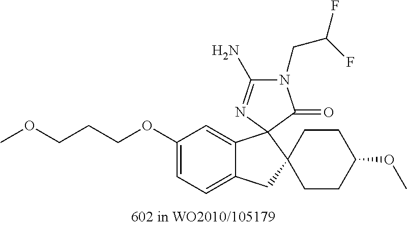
C1(OCCCOC)=CC=C2C(=C1)C1(C3(C2)CCC(OC)CC3)N=C(N)N(CC(F)F)C1=O
